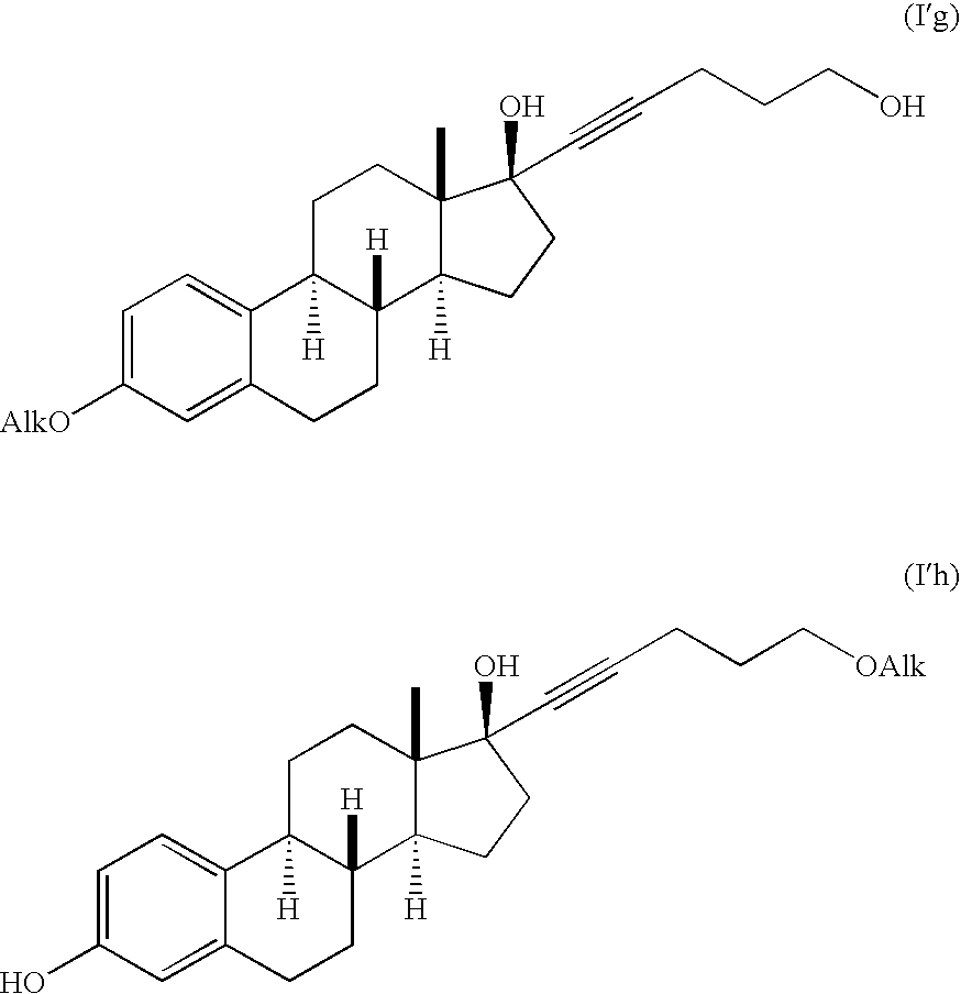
C1=C([AlkO])C=C2C(=C1)C1([H])C([H])(CC2)C2([H])C(C)(CC1)C(O)(C#CCCCO)CC2.C1=C(O)C=C2C(=C1)C1([H])C([H])(CC2)C2([H])C(C)(CC1)C(O)(C#CCCC[OAlk])CC2
